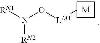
[M].[RN1]N(O[LM1]C)[RN2]
